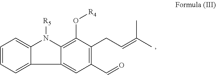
C1=CC=C2C(=C1)N([R5])C1=C(O[R4])C(CC=C(C)C)=C(C=O)C=C21
